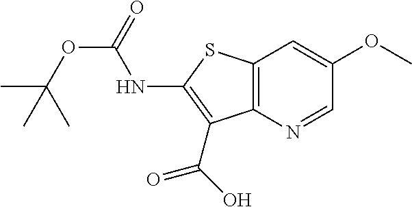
C12=C(N=CC(OC)=C1)C(C(=O)O)=C(NC(=O)OC(C)(C)C)S2
